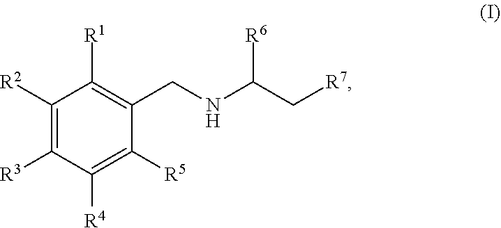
[R6]C(C[R7])NCC1=C([R1])C([R2])=C([R3])C([R4])=C1[R5]
